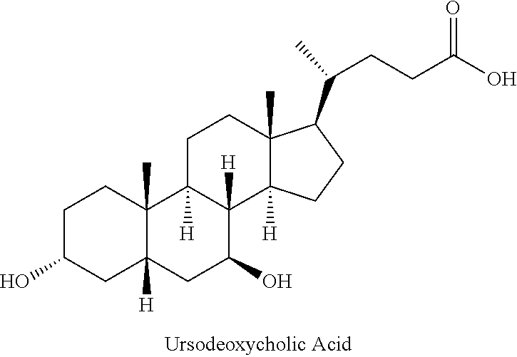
C1CC2(C)C([H])(CC1O)CC(O)C1([H])C2([H])CCC2(C)C1([H])CCC2C(C)CCC(O)=O
